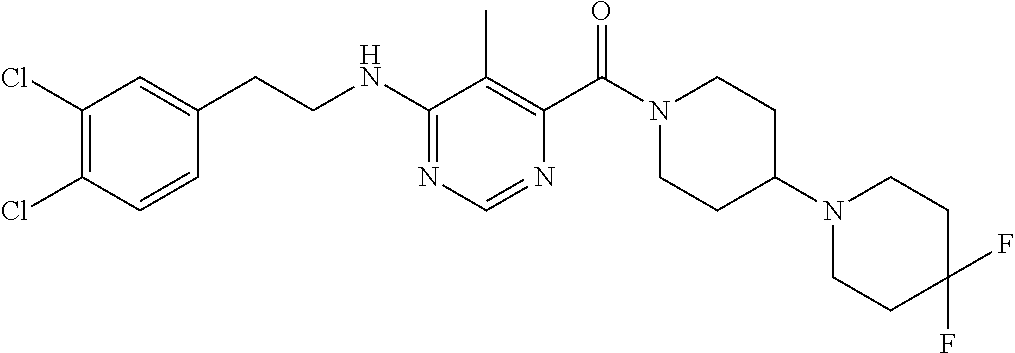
C1(NCCC2=CC(Cl)=C(Cl)C=C2)=NC=NC(C(N2CCC(N3CCC(F)(F)CC3)CC2)=O)=C1C
